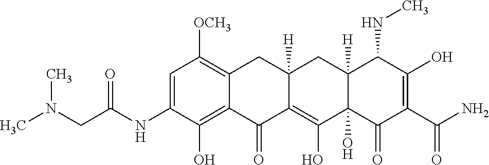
C12=C(O)C(NC(CN(C)C)=O)=CC([OCH3])=C1CC1([H])C(=C(O)C3(O)C([H])(C1)C(NC)C(O)=C(C(N)=O)C3=O)C2=O
